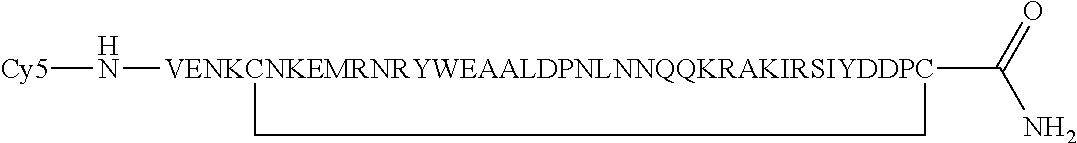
[Cy5]N[VENKCNKEMRNRYWEAALDPNLNNQQKRAKIRSIYDDPC]1(C(N)=O)CC1
